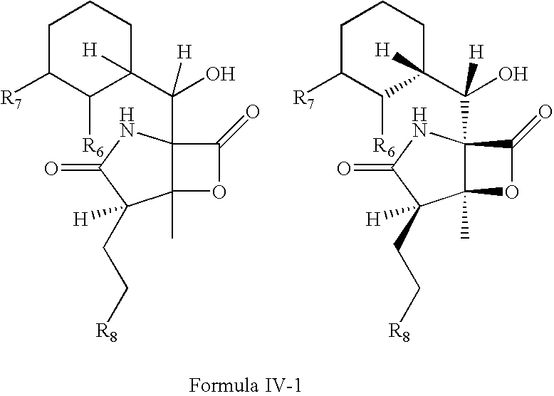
C1C([R7])C([R6])C(C(O)([H])C23C(C)(OC2=O)C(CC[R8])([H])C(=O)N3)([H])CC1.C1C([R7])C([R6])C(C(O)([H])C23C(C)(OC2=O)C(CC[R8])([H])C(=O)N3)([H])CC1
